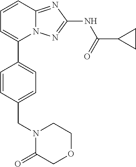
C1=CC2=NC(NC(=O)C3CC3)=NN2C(C2=CC=C(CN3C(=O)COCC3)C=C2)=C1
